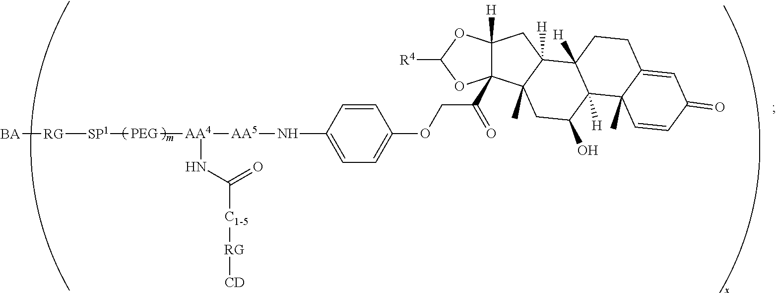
C12([H])C(C(=O)COC3=CC=C(N[AA5][AA4]([PEG][SP1][RG][BA])NC([C1-5][RG][CD])=O)C=C3)(C3(C)C([H])(C1)C1([H])C([H])(C(O)C3)C3(C)C(=CC(=O)C=C3)CC1)OC([R4])O2
